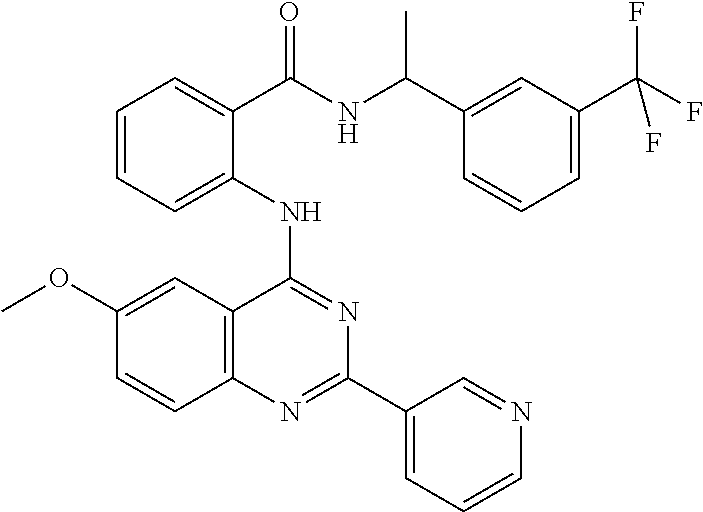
C1(OC)=CC2=C(C=C1)N=C(C1=CC=CN=C1)N=C2NC1=CC=CC=C1C(=O)NC(C1=CC(C(F)(F)F)=CC=C1)C
